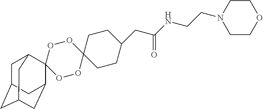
O1OC2(OOC13C1CC4CC(CC3C4)C1)CCC(CC(NCCN1CCOCC1)=O)CC2
